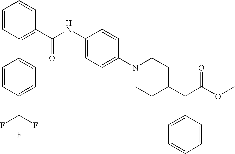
C(C(C1CCN(C2=CC=C(NC(C3=C(C4=CC=C(C(F)(F)F)C=C4)C=CC=C3)=O)C=C2)CC1)C1=CC=CC=C1)(OC)=O
